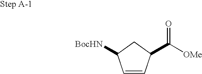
[BocHN]C1C=CC(C(=O)[OMe])C1
